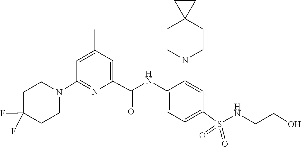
C1C(F)(F)CCN(C2=NC(C(NC3=CC=C(S(NCCO)(=O)=O)C=C3N3CCC4(CC3)CC4)=O)=CC(C)=C2)C1
